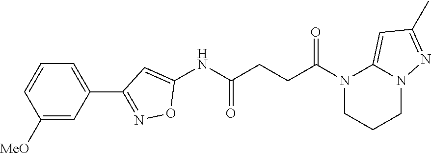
C1(NC(CCC(N2CCCN3C2=CC(C)=N3)=O)=O)=CC(C2=CC=CC([MeO])=C2)=NO1
